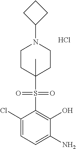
C1(Cl)=CC=C(N)C(O)=C1S(=O)(=O)C1(C)CCN(C2CCC2)CC1.Cl
